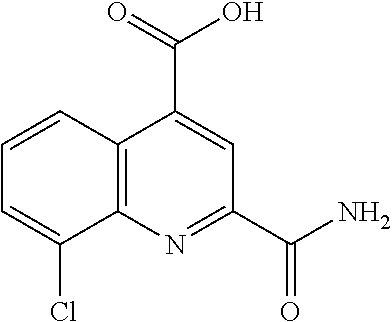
C12=C(N=C(C(N)=O)C=C1C(=O)O)C(Cl)=CC=C2
